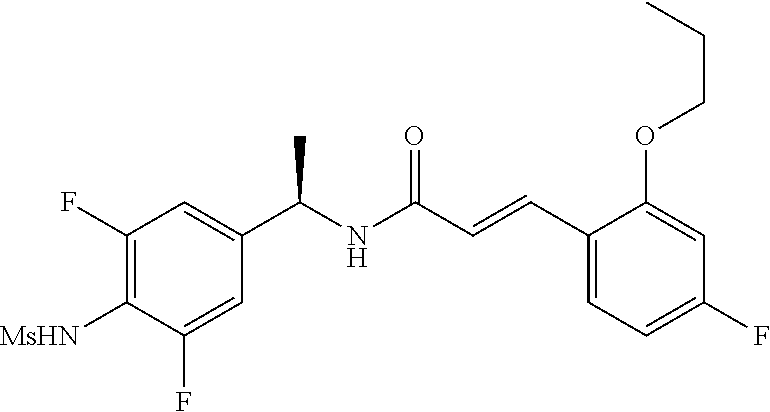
C1(F)=C([MsHN])C(F)=CC(C(NC(C=CC2=CC=C(F)C=C2OCCC)=O)C)=C1
